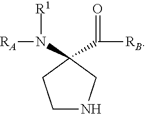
C1(C(=O)[RB])(N([R1])[RA])CCNC1
